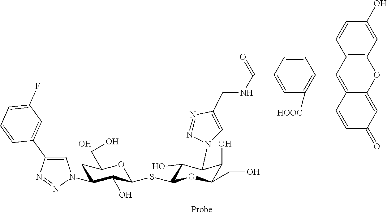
C1(O)C(N2C=C(C3=CC(F)=CC=C3)N=N2)C(O)C(SC2C(O)C(N3C=C(CNC(C4=CC([HOOC])=C(C5=C6C(=CC(=O)C=C6)OC6=C5C=CC(O)=C6)C=C4)=O)N=N3)C(O)C(CO)O2)OC1CO
